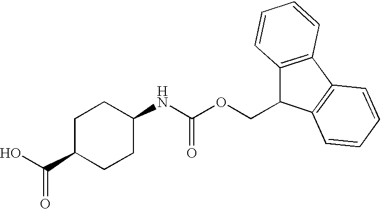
C1C(C(O)=O)CCC(NC(OCC2C3=C(C4=C2C=CC=C4)C=CC=C3)=O)C1
